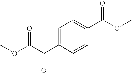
C1=C(C(C(OC)=O)=O)C=CC(C(OC)=O)=C1
